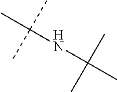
C(C)(C)(C)NC(C)(C)C
